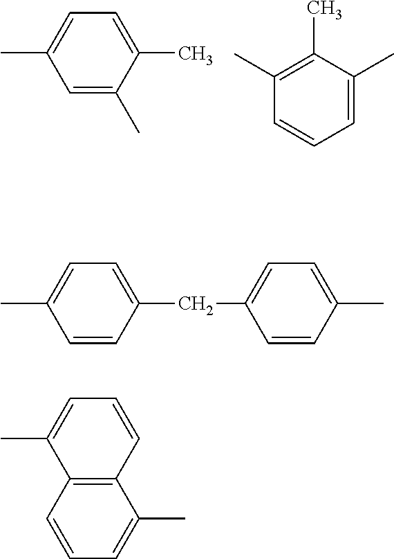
C1=C(C)C=C(C)C(C)=C1.C1(C)=C(C)C=CC=C1C.C1=C(C)C=CC(CC2=CC=C(C)C=C2)=C1.C1=C(C)C2=C(C=C1)C(C)=CC=C2
